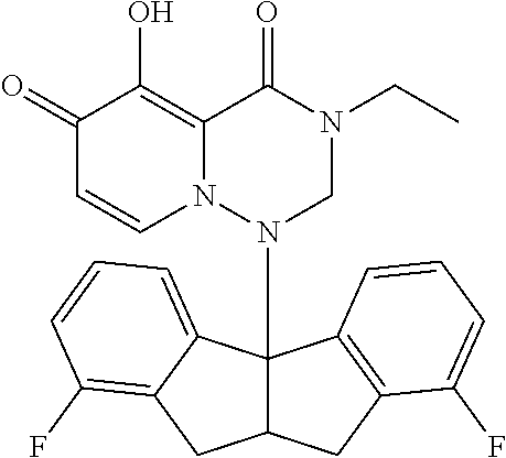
C1(=O)C=CN2C(=C1O)C(=O)N(CC)CN2C12C(CC3=C1C=CC=C3F)CC1=C(F)C=CC=C21
